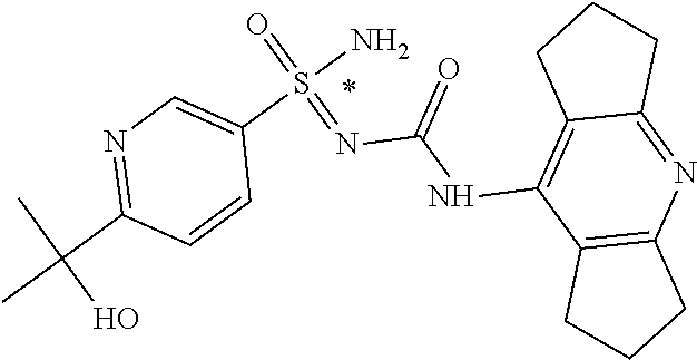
C12=NC3=C(C(NC(N=S(=O)(N)C4=CN=C(C(C)(C)O)C=C4)=O)=C1CCC2)CCC3
